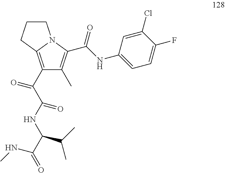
C1(C(=O)C(=O)NC(C(NC)=O)C(C)C)=C2N(C(C(NC3=CC=C(F)C(Cl)=C3)=O)=C1C)CCC2
